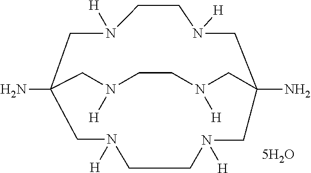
NC12CN([H])CCN([H])CC(N)(CN([H])CCN([H])C1)CN([H])CCN([H])C2
